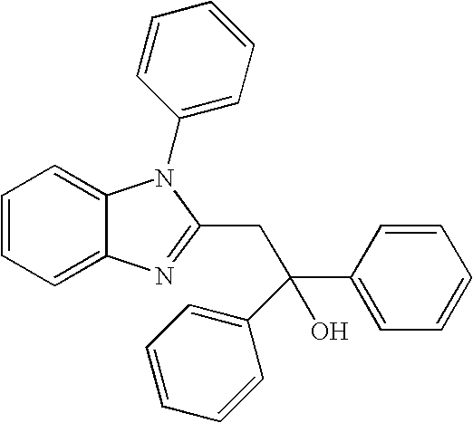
C1=CC=C2C(=C1)N(C1=CC=CC=C1)C(CC(C1=CC=CC=C1)(O)C1=CC=CC=C1)=N2
